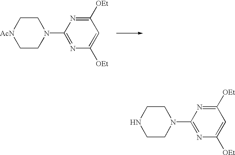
C1([OEt])=NC(N2CCNCC2)=NC([OEt])=C1.C1([OEt])=NC(N2CC[AcN]CC2)=NC([OEt])=C1
